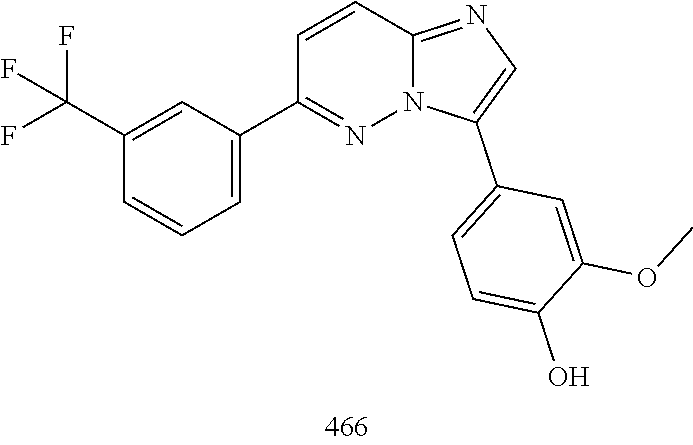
C12=NC=C(C3=CC=C(O)C(OC)=C3)N1N=C(C1=CC=CC(C(F)(F)F)=C1)C=C2
